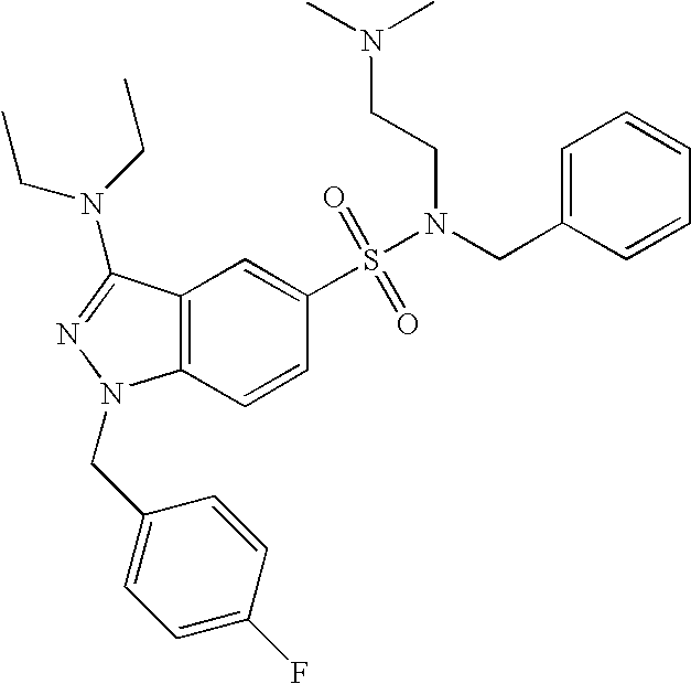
C1(S(=O)(=O)N(CC2=CC=CC=C2)CCN(C)C)=CC2=C(C=C1)N(CC1=CC=C(F)C=C1)N=C2N(CC)CC
